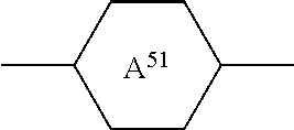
CC1CCC(C)CC1.[A51]
